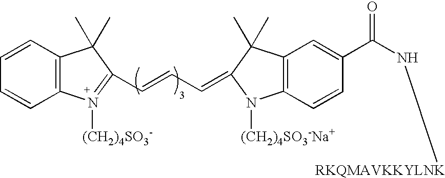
C12=C(C=CC=C1)C(C)(C)C(C=CC=C1C(C)(C)C3=C(N1[(CH2)4SO3-Na+])C=CC(C(N[RKQMAVKKYLNK])=O)=C3)=N2[(CH2)4SO3-]
